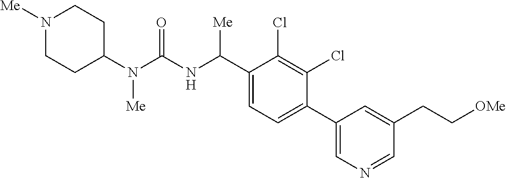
C1(N(C(NC(C2=CC=C(C3=CN=CC(CC[OMe])=C3)C(Cl)=C2Cl)[Me])=O)[Me])CCN([Me])CC1
